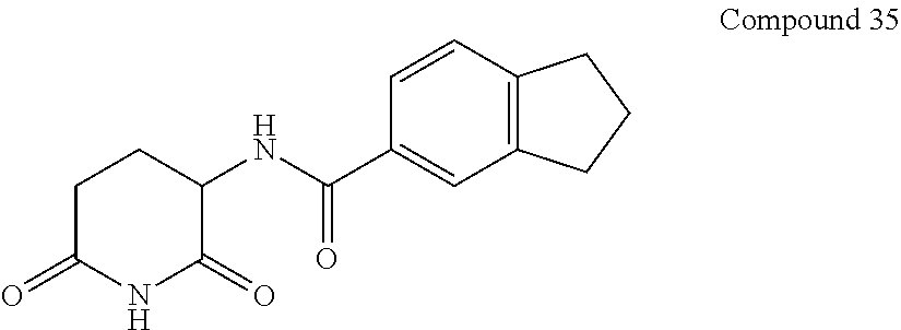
C1(NC(C2=CC3=C(C=C2)CCC3)=O)C(=O)NC(=O)CC1
